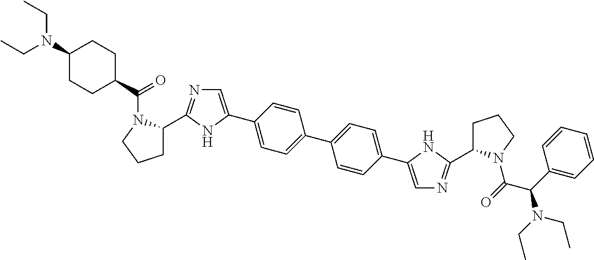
C1(C2=CN=C(C3CCCN3C(=O)C(C3=CC=CC=C3)N(CC)CC)N2)=CC=C(C2=CC=C(C3=CN=C(C4CCCN4C(C4CCC(N(CC)CC)CC4)=O)N3)C=C2)C=C1
